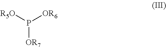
[R5O]P([OR6])[OR7]
